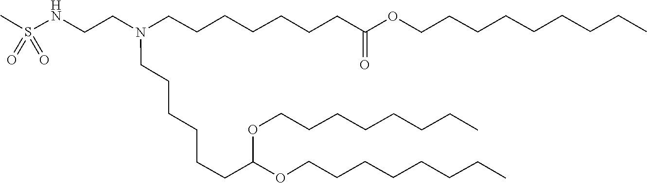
C(CC)CCCCCOC(CCCCCCN(CCNS(=O)(=O)C)CCCCCCCC(OCCCCCCCCC)=O)OCCCCCCCC
